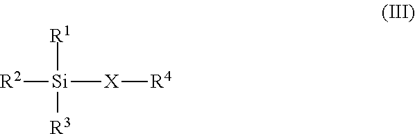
[R2][Si]([X][R4])([R1])[R3]
